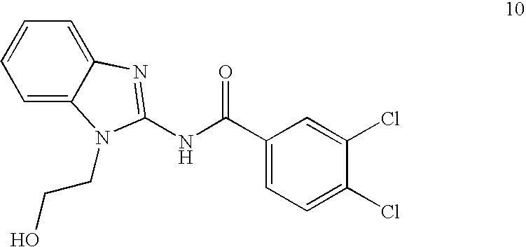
C1=C2C(=CC=C1)N=C(NC(C1=CC=C(Cl)C(Cl)=C1)=O)N2CCO
